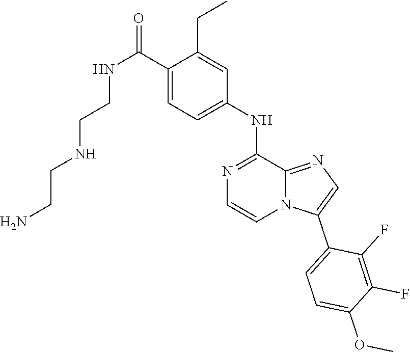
C(NC(C1=CC=C(NC2=NC=CN3C2=NC=C3C2=CC=C(OC)C(F)=C2F)C=C1CC)=O)CNCCN
